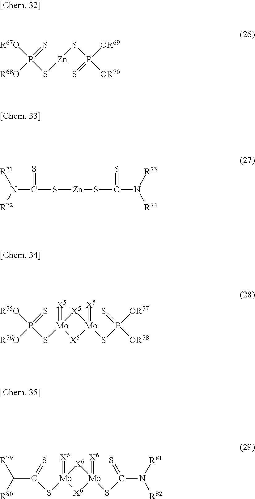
[R67O]P(S[Zn]SP([OR70])([OR69])=S)(=S)[R68O].[R71]N([R72])C(=S)S[Zn]SC(=S)N([R73])[R74].[R75O]P(S[Mo]1(=[X5])[X5][Mo](=[X5])(SP([OR77])(=S)[OR78])[X5]1)(=S)[R76O].C(S[Mo]1(=[X6])[X6][Mo](=[X6])(SC(N([R81])[R82])=S)[X6]1)(C([R80])[R79])=S
